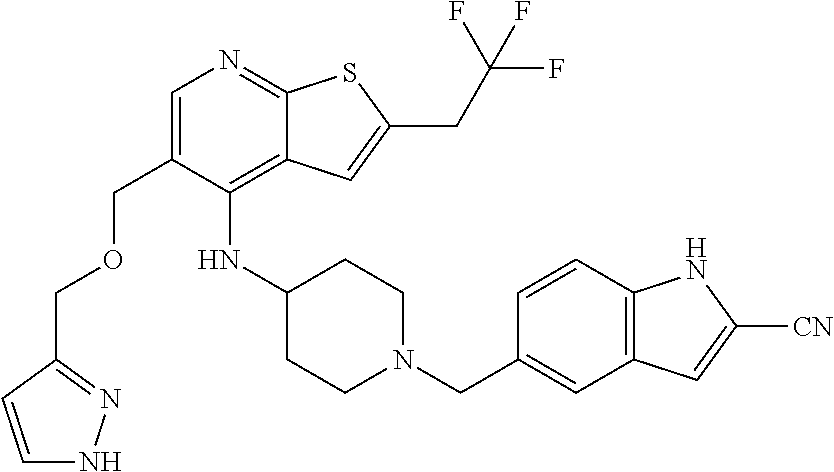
C1C(NC2=C3C(=NC=C2COCC2=NNC=C2)SC(CC(F)(F)F)=C3)CCN(CC2=CC3=C(C=C2)NC([CN])=C3)C1
